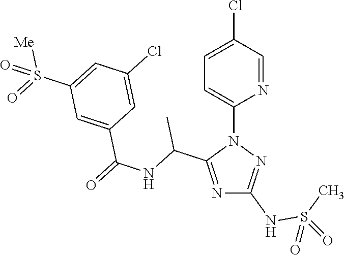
N1=C(C(NC(=O)C2=CC(S(=O)([Me])=O)=CC(Cl)=C2)C)N(C2=CC=C(Cl)C=N2)N=C1NS(C)(=O)=O
